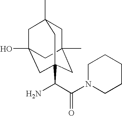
C(N)(C(=O)N1CCCCC1)C12CC3(C)CC(C)(CC(O)(C1)C3)C2
